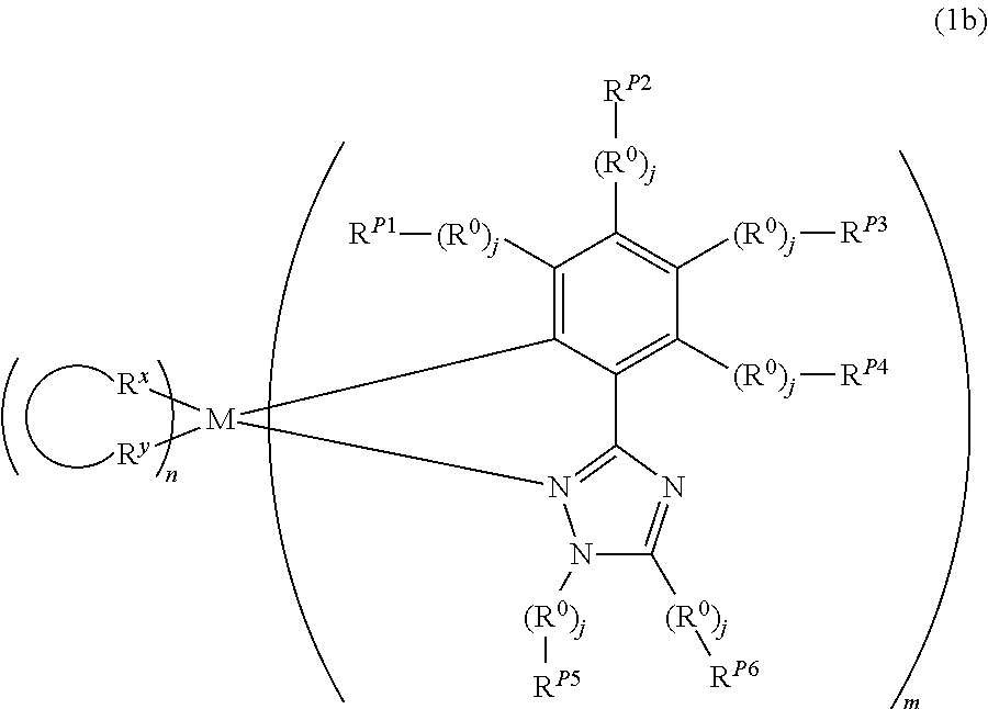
[(R0)j]([RP5])N1N2=C(N=C1[(R0)j][RP6])C1=C([(R0)j][RP4])C([(R0)j][RP3])=C([(R0)j][RP2])C([(R0)j][RP1])=C1[M]2([Rx])[Ry]
